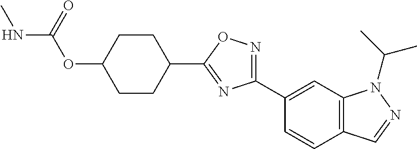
O(C1CCC(C2=NC(C3=CC4=C(C=C3)C=NN4C(C)C)=NO2)CC1)C(NC)=O
